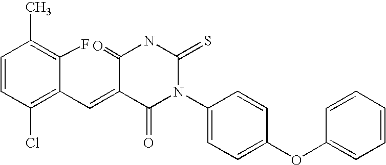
C1=CC(Cl)=C(C=C2C(=O)N(C3=CC=C(OC4=CC=CC=C4)C=C3)C(=S)NC2=O)C(F)=C1C
